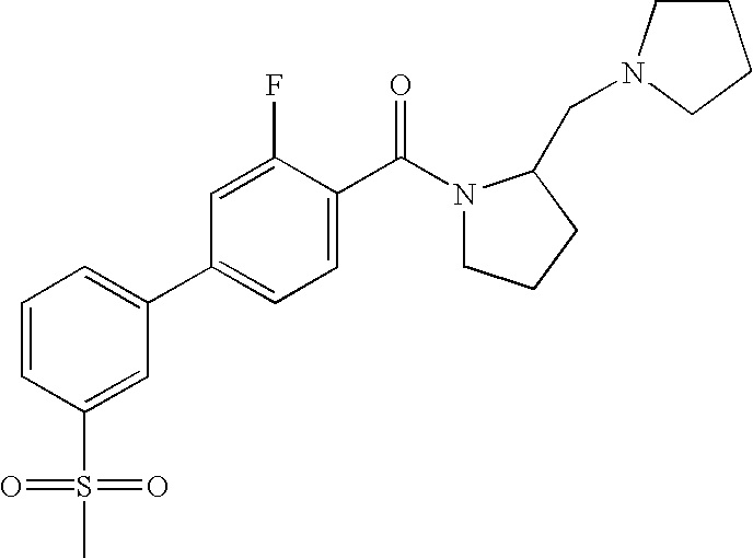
C1=CC=C(C2=CC=C(C(=O)N3CCCC3CN3CCCC3)C(F)=C2)C=C1S(=O)(C)=O
